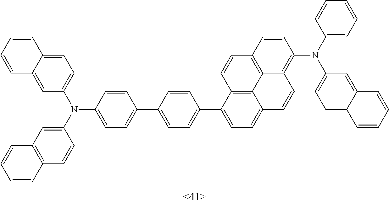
C1=CC(N(C2=CC3=C(C=C2)C=CC=C3)C2=CC=C3C(=C2)C=CC=C3)=CC=C1C1=CC=C(C2=CC=C3C4=C2C=CC2=C4C(=C(N(C4=CC=CC=C4)C4=CC=C5C(=C4)C=CC=C5)C=C2)C=C3)C=C1
